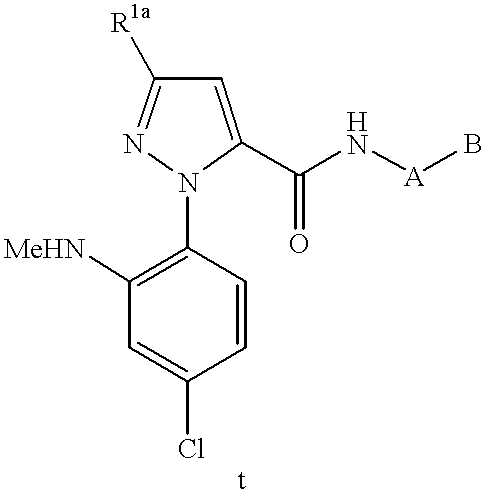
C1([MeHN])=C(N2C(C(N[A]B)=O)=CC([R1a])=N2)C=CC(Cl)=C1
